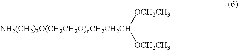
[NH2(CH2)3O(CH2CH2O)nCH2CH2CH]([OCH2CH3])[OCH2CH3]
